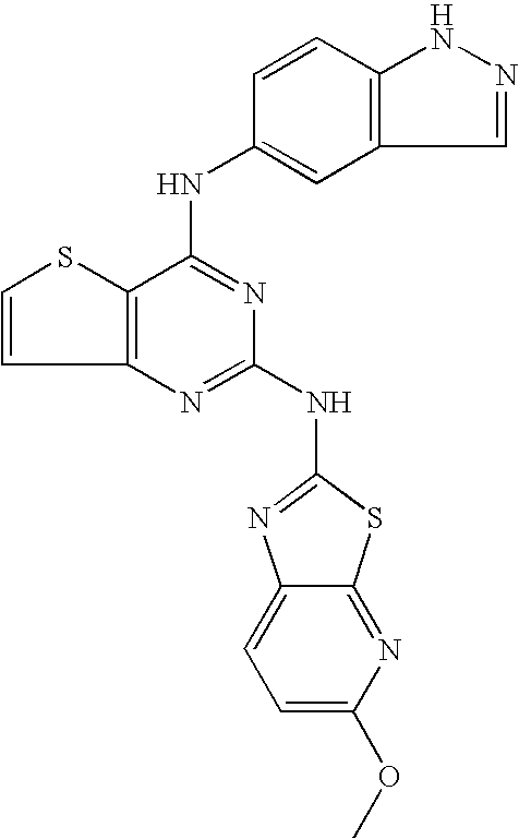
C12=C(C(NC3=CC4=C(C=C3)NN=C4)=NC(NC3=NC4=CC=C(OC)N=C4S3)=N1)SC=C2
